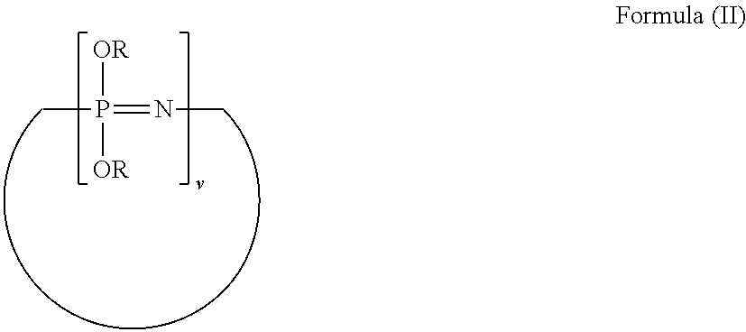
CP([OR])([OR])=NC
